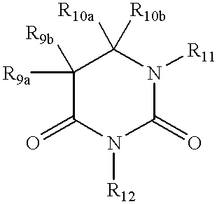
C1([R9a])([R9b])C(=O)N([R12])C(=O)N([R11])C1([R10b])[R10a]
